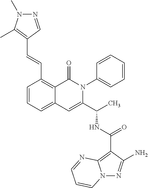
N12N=C(N)C(C(NC(C3=CC4=CC=CC(C=CC5=C(C)N(C)N=C5)=C4C(=O)N3C3=CC=CC=C3)C)=O)=C1N=CC=C2
